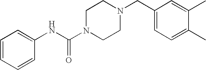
C1=CC=CC(NC(N2CCN(CC3=CC=C(C)C(C)=C3)CC2)=O)=C1
